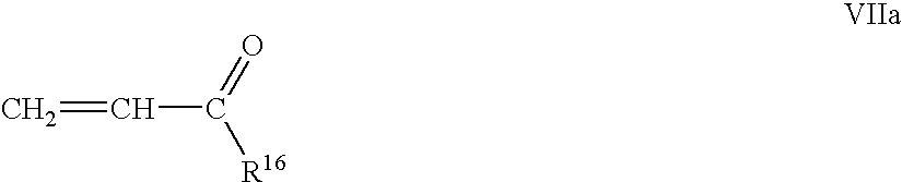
C=CC(=O)[R16]
